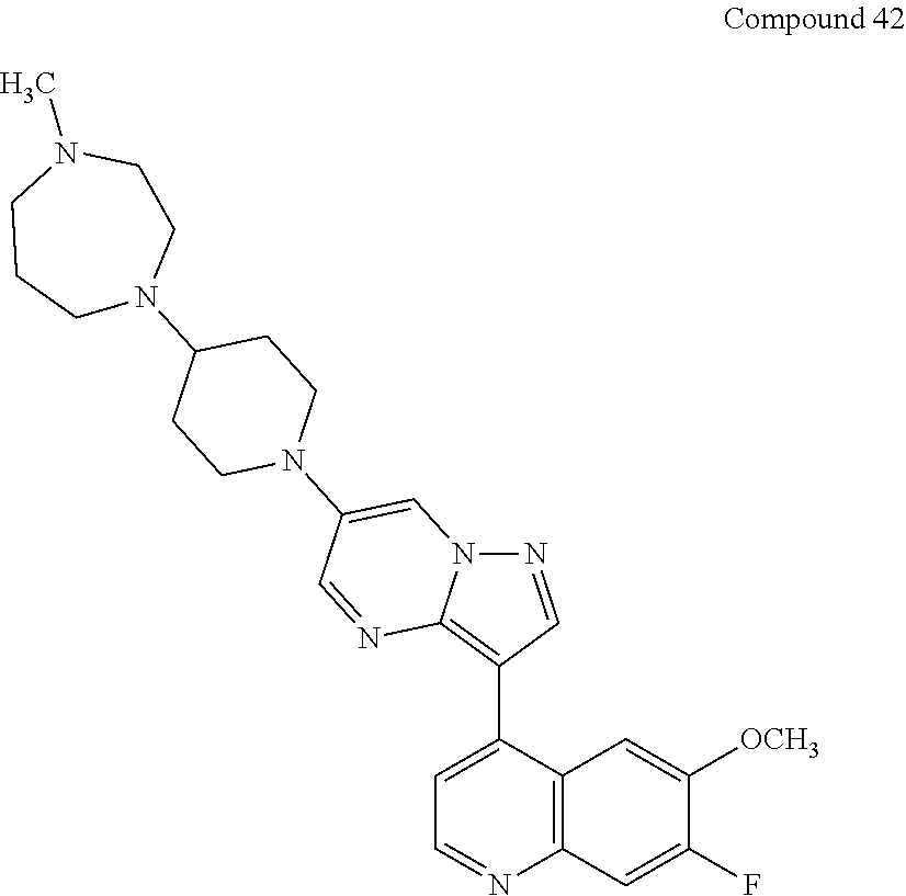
C1=NC2=C(C3=CC=NC4=C3C=C([OCH3])C(F)=C4)C=NN2C=C1N1CCC(N2CCN(C)CCC2)CC1
